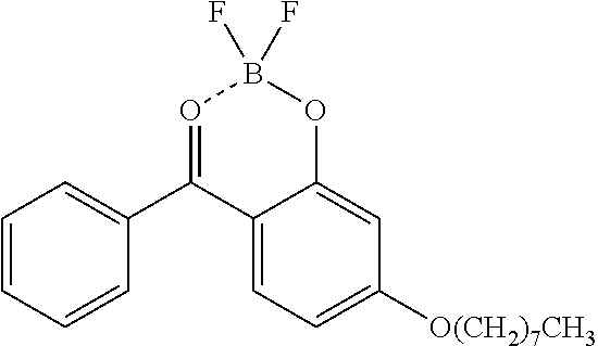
C12=CC=C([O(CH2)7CH3])C=C1OB(F)(F)O=C2C1=CC=CC=C1
